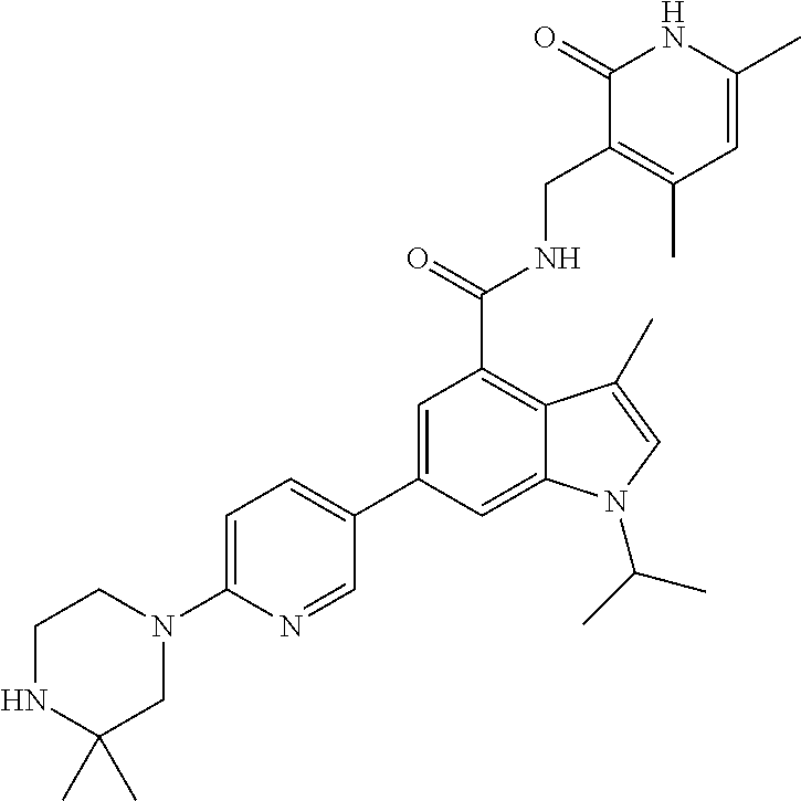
C1=C(C2=CC=C(N3CCNC(C)(C)C3)N=C2)C=C2C(=C1C(NCC1=C(C)C=C(C)NC1=O)=O)C(C)=CN2C(C)C
